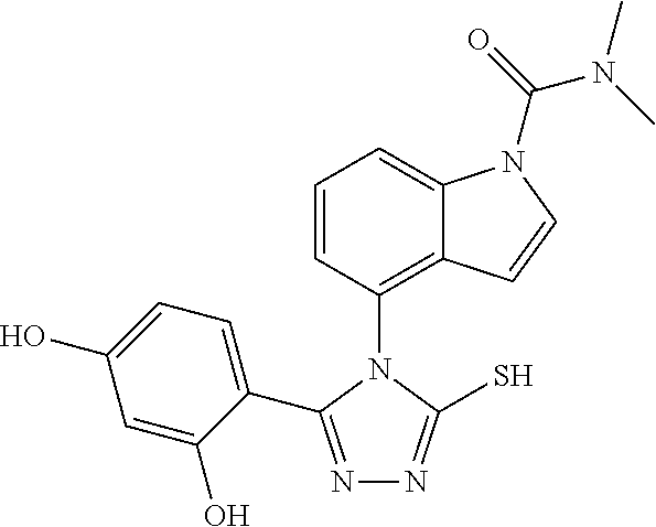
N1=C(C2=CC=C(O)C=C2O)N(C2=C3C(=CC=C2)N(C(N(C)C)=O)C=C3)C(S)=N1
